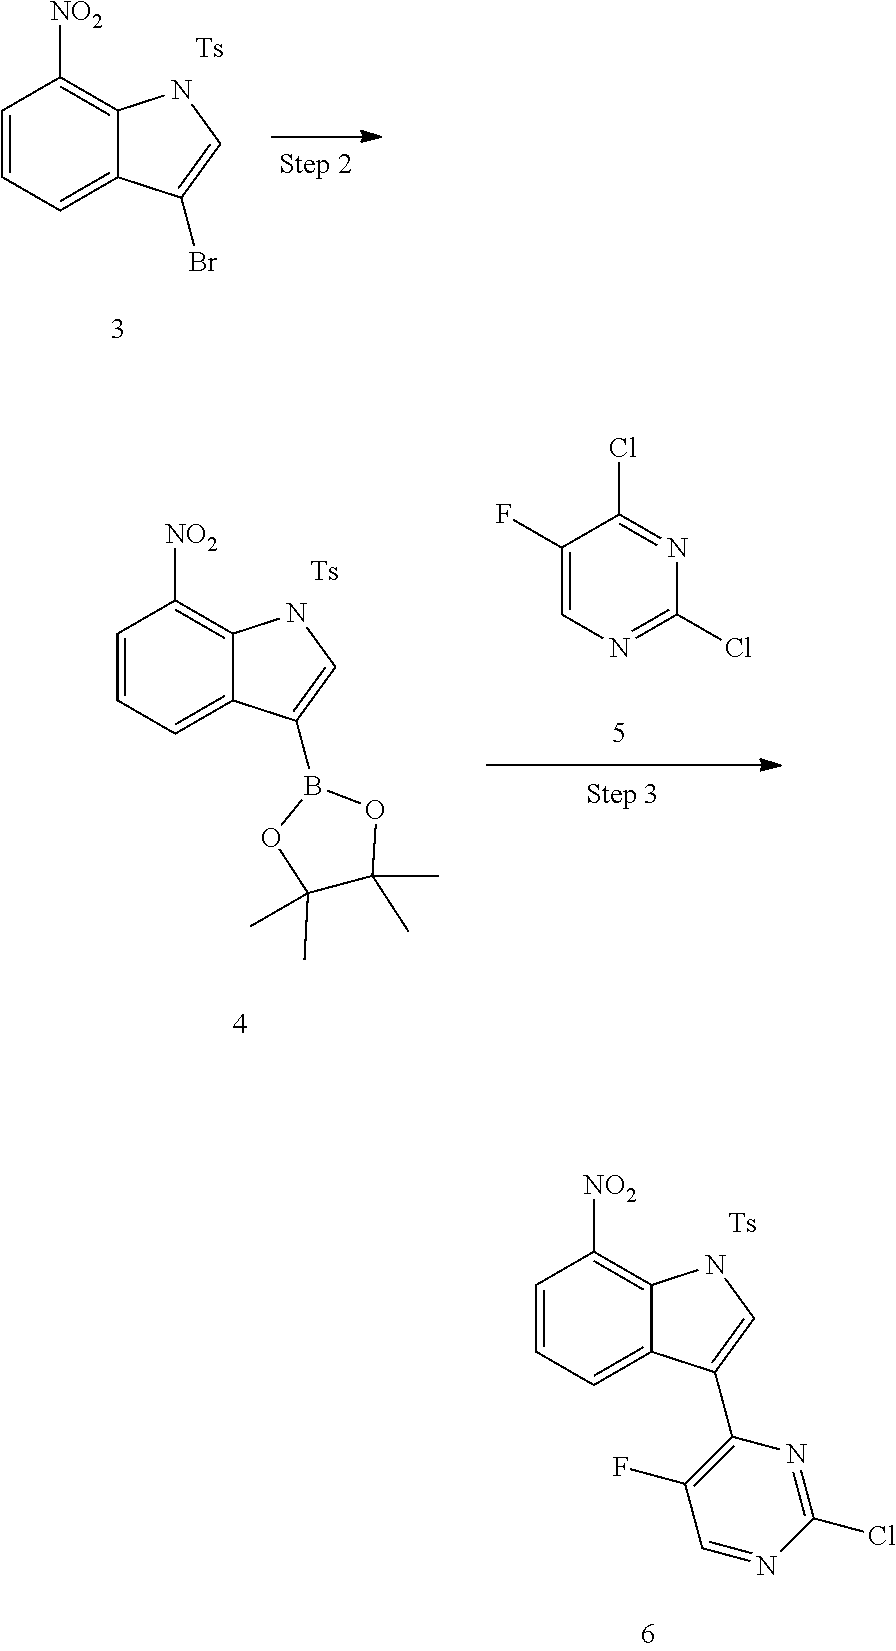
C1=CC=C2C(=C1[NO2])NC=C2C1=C(F)C=NC(Cl)=N1.C1=CC=C2C(=C1[NO2])NC=C2Br.C1=CC=C2C(=C1[NO2])NC=C2B1OC(C)(C)C(C)(C)O1.C1(F)=CN=C(Cl)N=C1Cl
